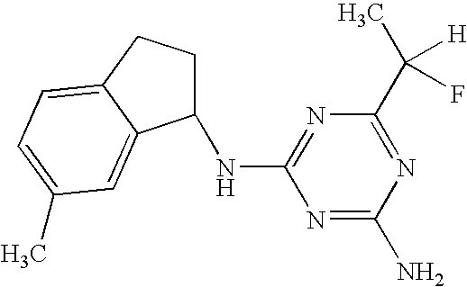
N1=C(N)N=C(C(C)([H])F)N=C1NC1CCC2=CC=C(C)C=C12
